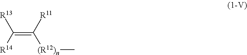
C(=C([R11])[(R12)n]C)([R14])[R13]
